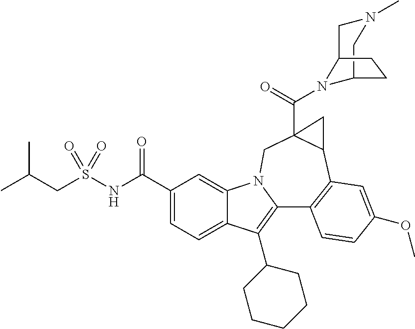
C1(C(NS(=O)(=O)CC(C)C)=O)=CC=C2C(=C1)N1C(=C2C2CCCCC2)C2=C(C3C(C(=O)N4C5CN(C)CC4CC5)(C1)C3)C=C(OC)C=C2
